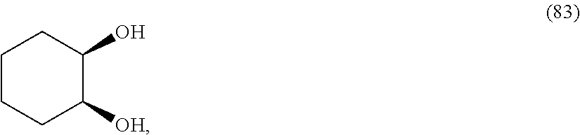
C1CCC([OH])C(O)C1
